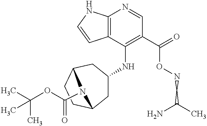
C12=C(C(NC3CC4CCC(C3)N4C(OC(C)(C)C)=O)=C(C(=O)ONCC(N)C)C=N1)C=CN2
